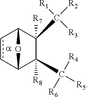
c1cC2OC1C([R7])(C([R2])([R1])[R3])C2([R8])C([R5])([R6])[R4]
